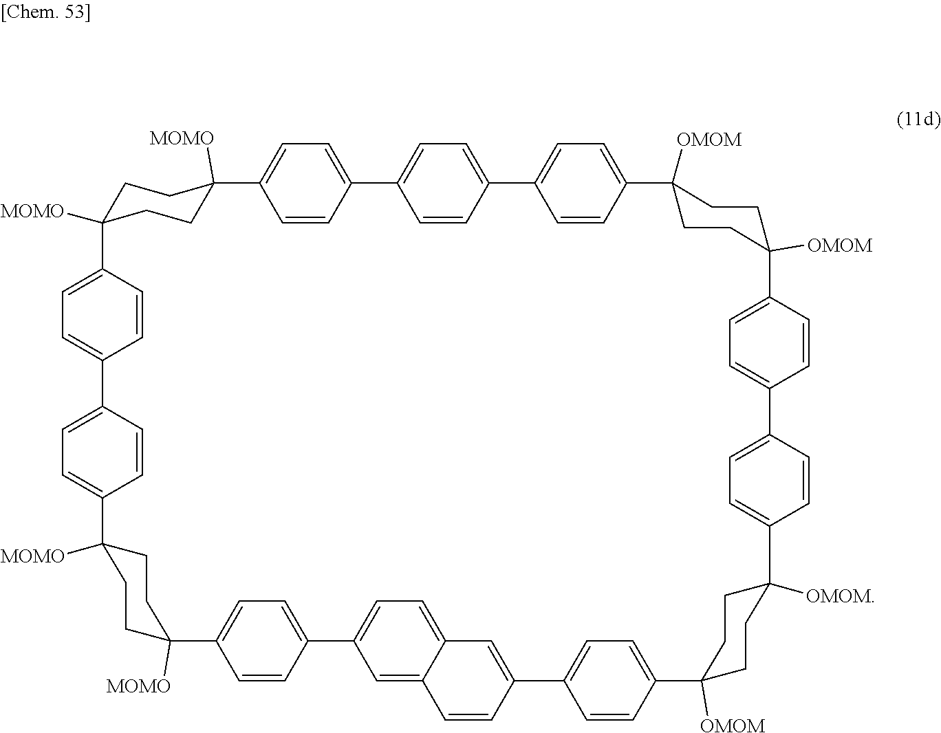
C1=C2C=CC(=C1)C1=CC=C(C=C1)C1([MOMO])CCC([MOMO])(CC1)C1=CC=C(C=C1)C1=CC=C(C=C1)C1([MOMO])CCC([MOMO])(CC1)C1=CC=C(C=C1)C1=CC=C3C(=C1)C=CC(=C3)C1=CC=C(C3([OMOM])CCC([OMOM])(C4=CC=C(C5=CC=C(C6([OMOM])CCC([OMOM])(C7=CC=C2C=C7)CC6)C=C5)C=C4)CC3)C=C1
